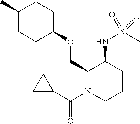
C1(COC2CCC(C)CC2)N(C(C2CC2)=O)CCCC1NS(C)(=O)=O
